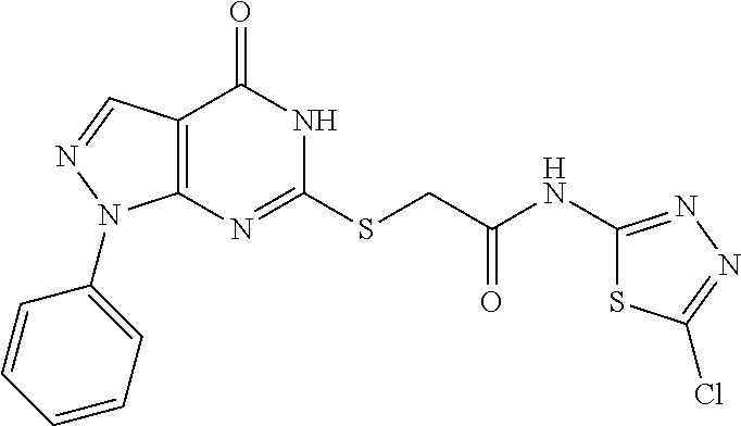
C12=C(C=NN1C1=CC=CC=C1)C(=O)NC(SCC(=O)NC1=NN=C(Cl)S1)=N2
